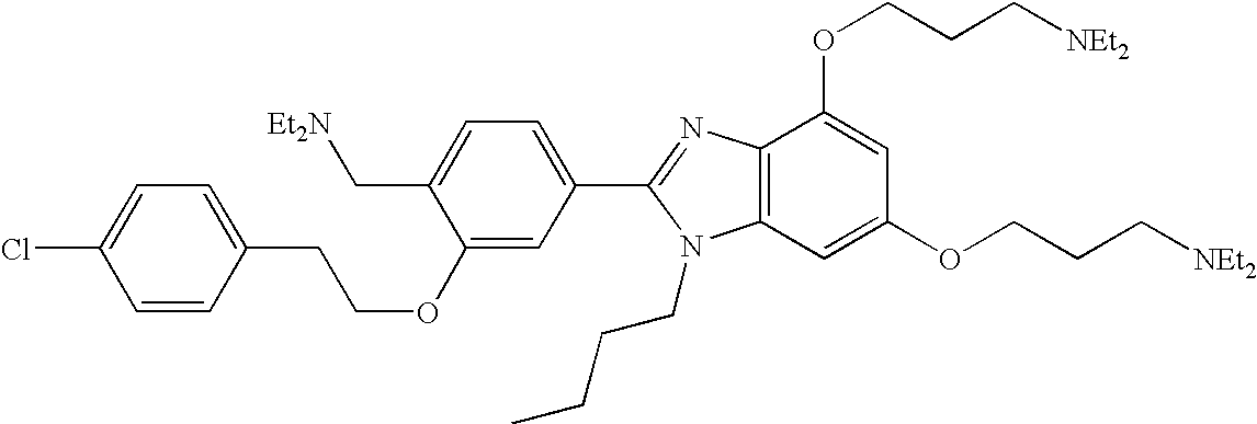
C1=C(Cl)C=CC(CCOC2=CC(C3=NC4=C(N3CCCC)C=C(OCCC[NEt2])C=C4OCCC[NEt2])=CC=C2C[Et2N])=C1
